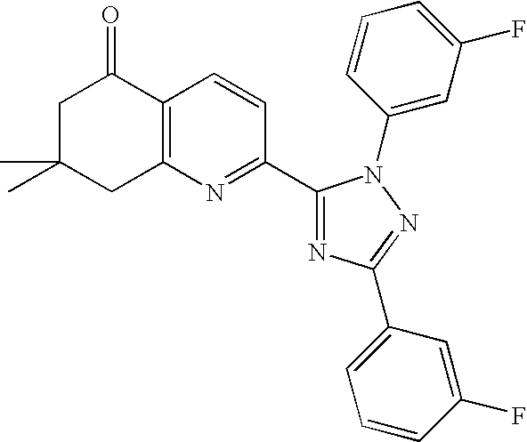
C1C(C)(C)CC2=C(C1=O)C=CC(C1=NC(C3=CC=CC(F)=C3)=NN1C1=CC(F)=CC=C1)=N2
